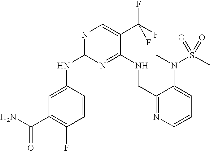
C1(NC2=NC=C(C(F)(F)F)C(NCC3=NC=CC=C3N(S(C)(=O)=O)C)=N2)=CC(C(N)=O)=C(F)C=C1
